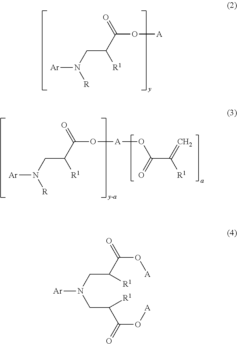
[Ar]N([R])CC([R1])C(O[A])=O.[Ar]N([R])CC([R1])C(O[A]OC(C(=C)[R1])=O)=O.[Ar]N(CC(C(=O)O[A])[R1])CC(C(=O)O[A])[R1]
